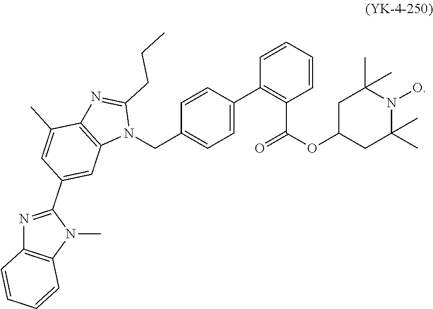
C1C(OC(=O)C2=C(C3=CC=C(CN4C(CCC)=NC5=C4C=C(C4=NC6=C(N4C)C=CC=C6)C=C5C)C=C3)C=CC=C2)CC(C)(C)N(O)C1(C)C
